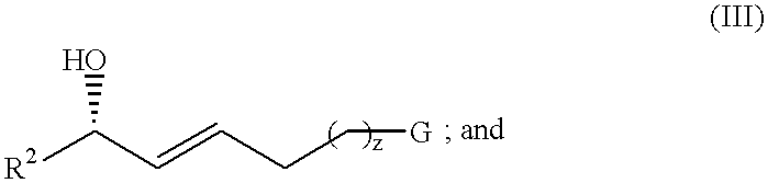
C(C=CC(O)[R2])C[G]
